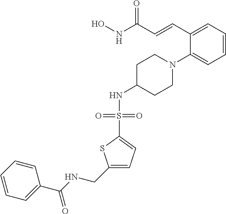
C1(CNC(C2=CC=CC=C2)=O)=CC=C(S(NC2CCN(C3=CC=CC=C3C=CC(NO)=O)CC2)(=O)=O)S1
